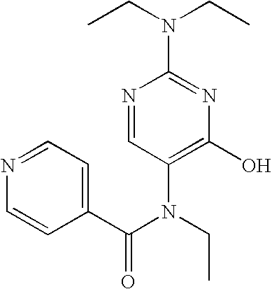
CCN(CC)C1=NC(O)=C(N(C(=O)C2=CC=NC=C2)CC)C=N1
